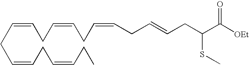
C(=CCC=CCC=CCC=CCC(C([OEt])=O)SC)CC=CCC=CCC
